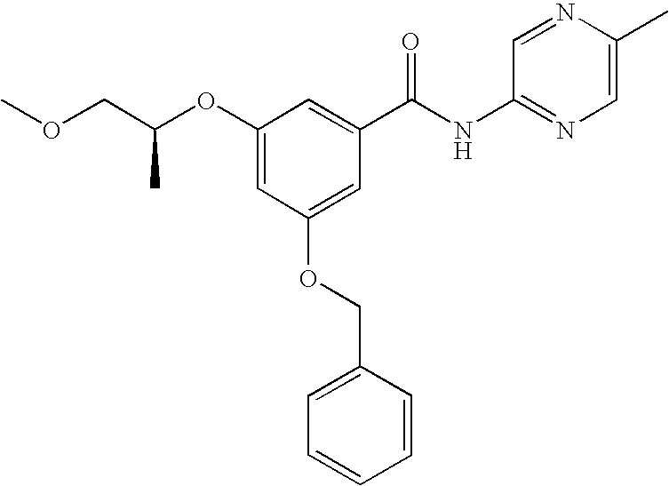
O(C1=CC(OCC2=CC=CC=C2)=CC(C(NC2=NC=C(C)N=C2)=O)=C1)C(COC)C
